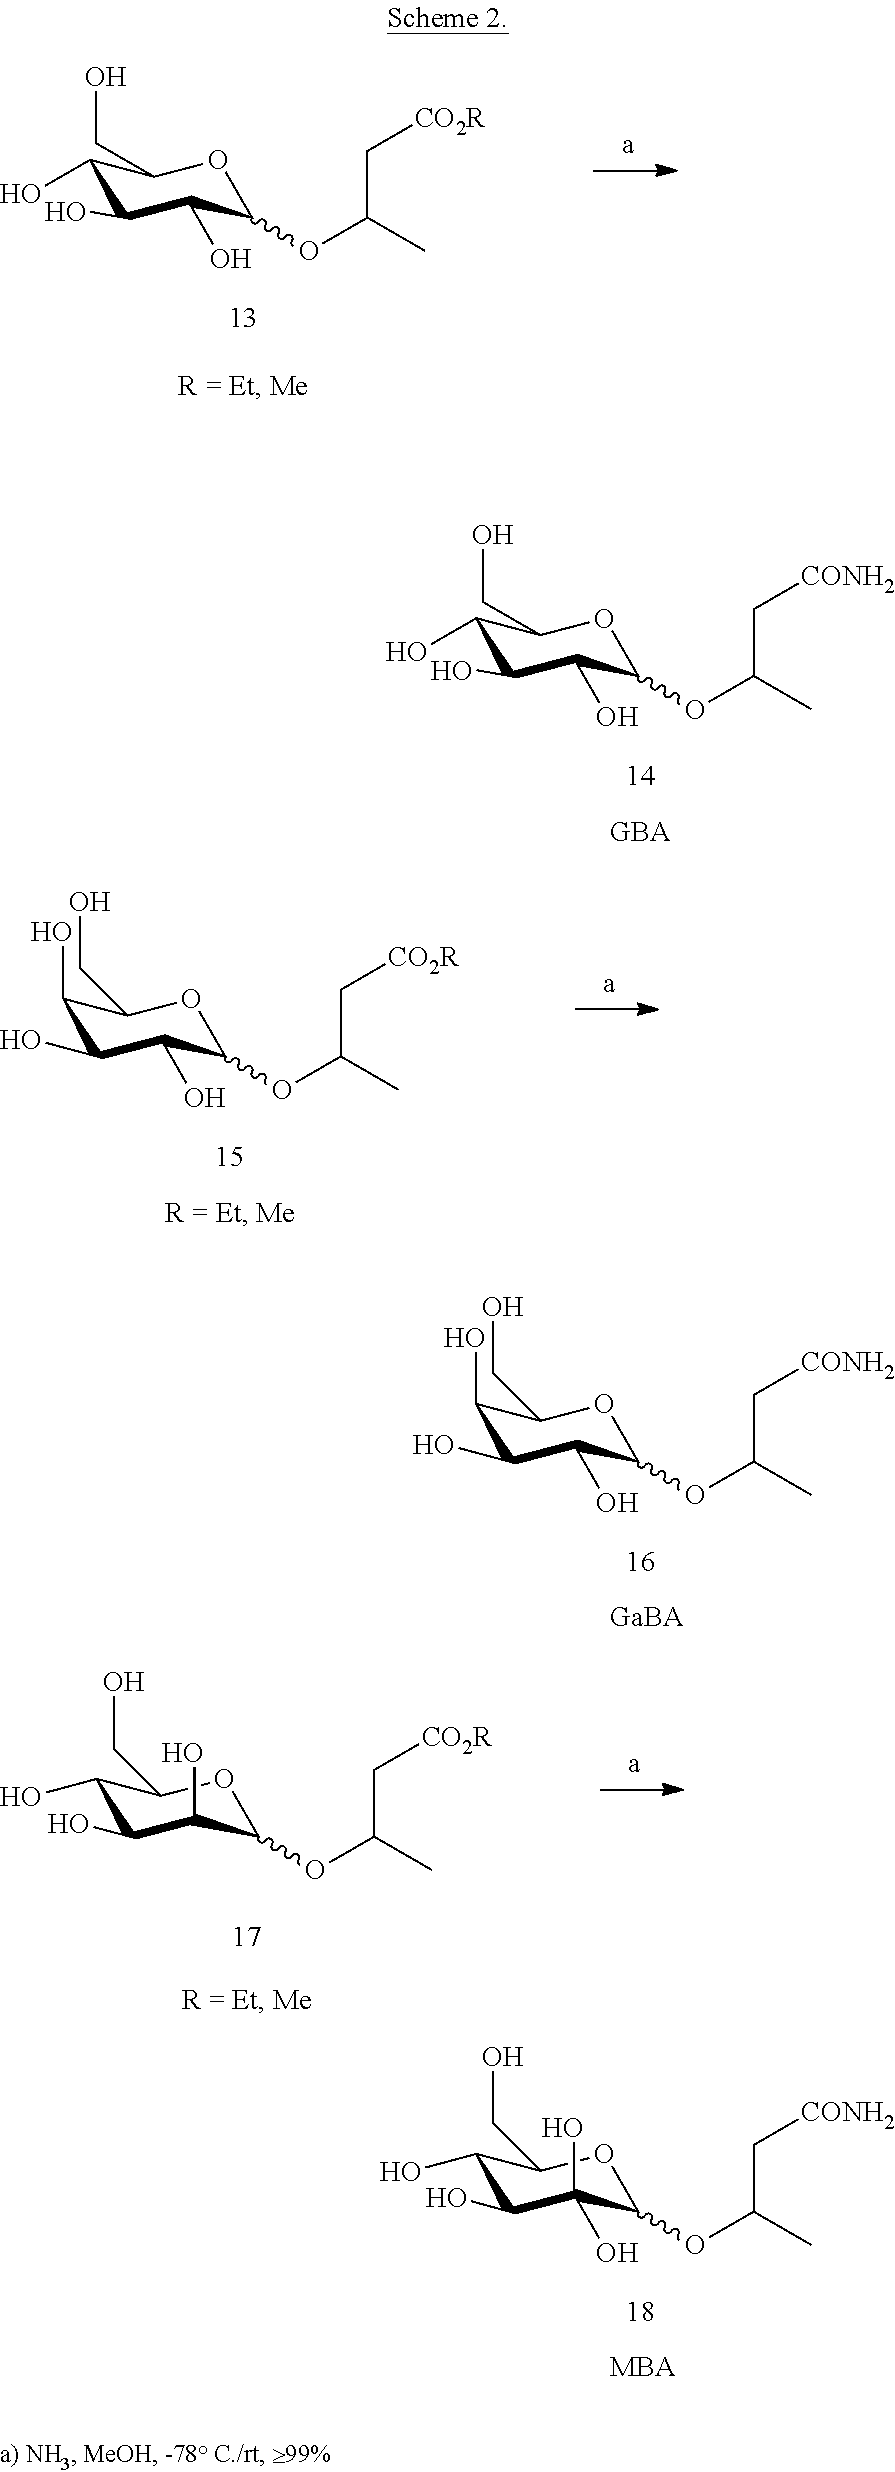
C1(O)C(O)C(O)C(OC(C)C[CONH2])OC1CO.C1(O)C(O)C(O)C(OC(C)C[CONH2])OC1CO.C1(O)C(O)C(O)(O)C(OC(C)C[CONH2])OC1CO.C1(O)C(O)C(O)C(OC(C)C[CO2R])OC1CO.C1(O)C(O)C(O)C(OC(C)C[CO2R])OC1CO.C1(O)C(O)C(O)C(OC(C)C[CO2R])OC1CO
